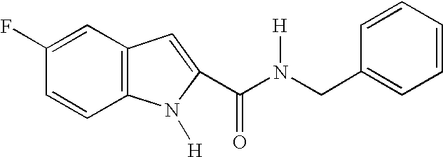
C1=C(F)C=CC2=C1C=C(C(N(CC1=CC=CC=C1)[H])=O)N2[H]
